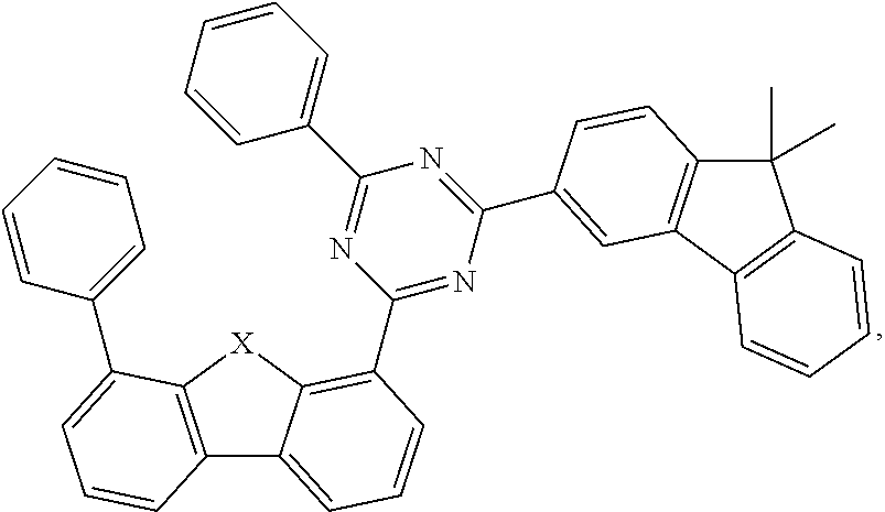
C12=C([X]C3=C(C4=NC(C5=CC6=C(C(C)(C)C7=C6C=CC=C7)C=C5)=NC(C5=CC=CC=C5)=N4)C=CC=C13)C(C1=CC=CC=C1)=CC=C2
